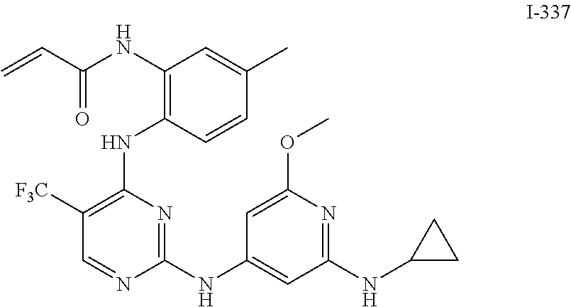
C1(NC(C=C)=O)=C(NC2=C([F3C])C=NC(NC3=CC(NC4CC4)=NC(OC)=C3)=N2)C=CC(C)=C1
